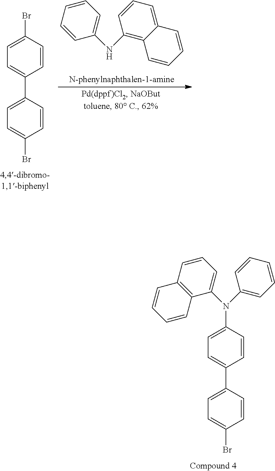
C1=C(N(C2=CC=CC=C2)C2=CC=CC3=C2C=CC=C3)C=CC(C2=CC=C(Br)C=C2)=C1.C1=CC=CC(NC2=C3C(=CC=C2)C=CC=C3)=C1.C1=C(Br)C=CC(C2=CC=C(Br)C=C2)=C1
